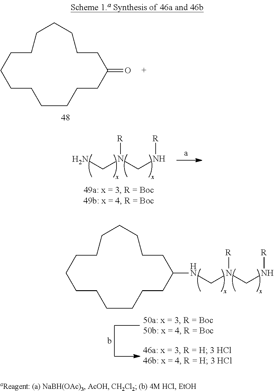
C1CCCCC(=O)CCCCCCCCC1.NCN(CN[R])[R].C1CCCCC(NCN(CN[R])[R])CCCCCCCCC1
